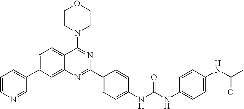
C1=CN=CC(C2=CC=C3C(=C2)N=C(C2=CC=C(NC(NC4=CC=C(NC(C)=O)C=C4)=O)C=C2)N=C3N2CCOCC2)=C1
